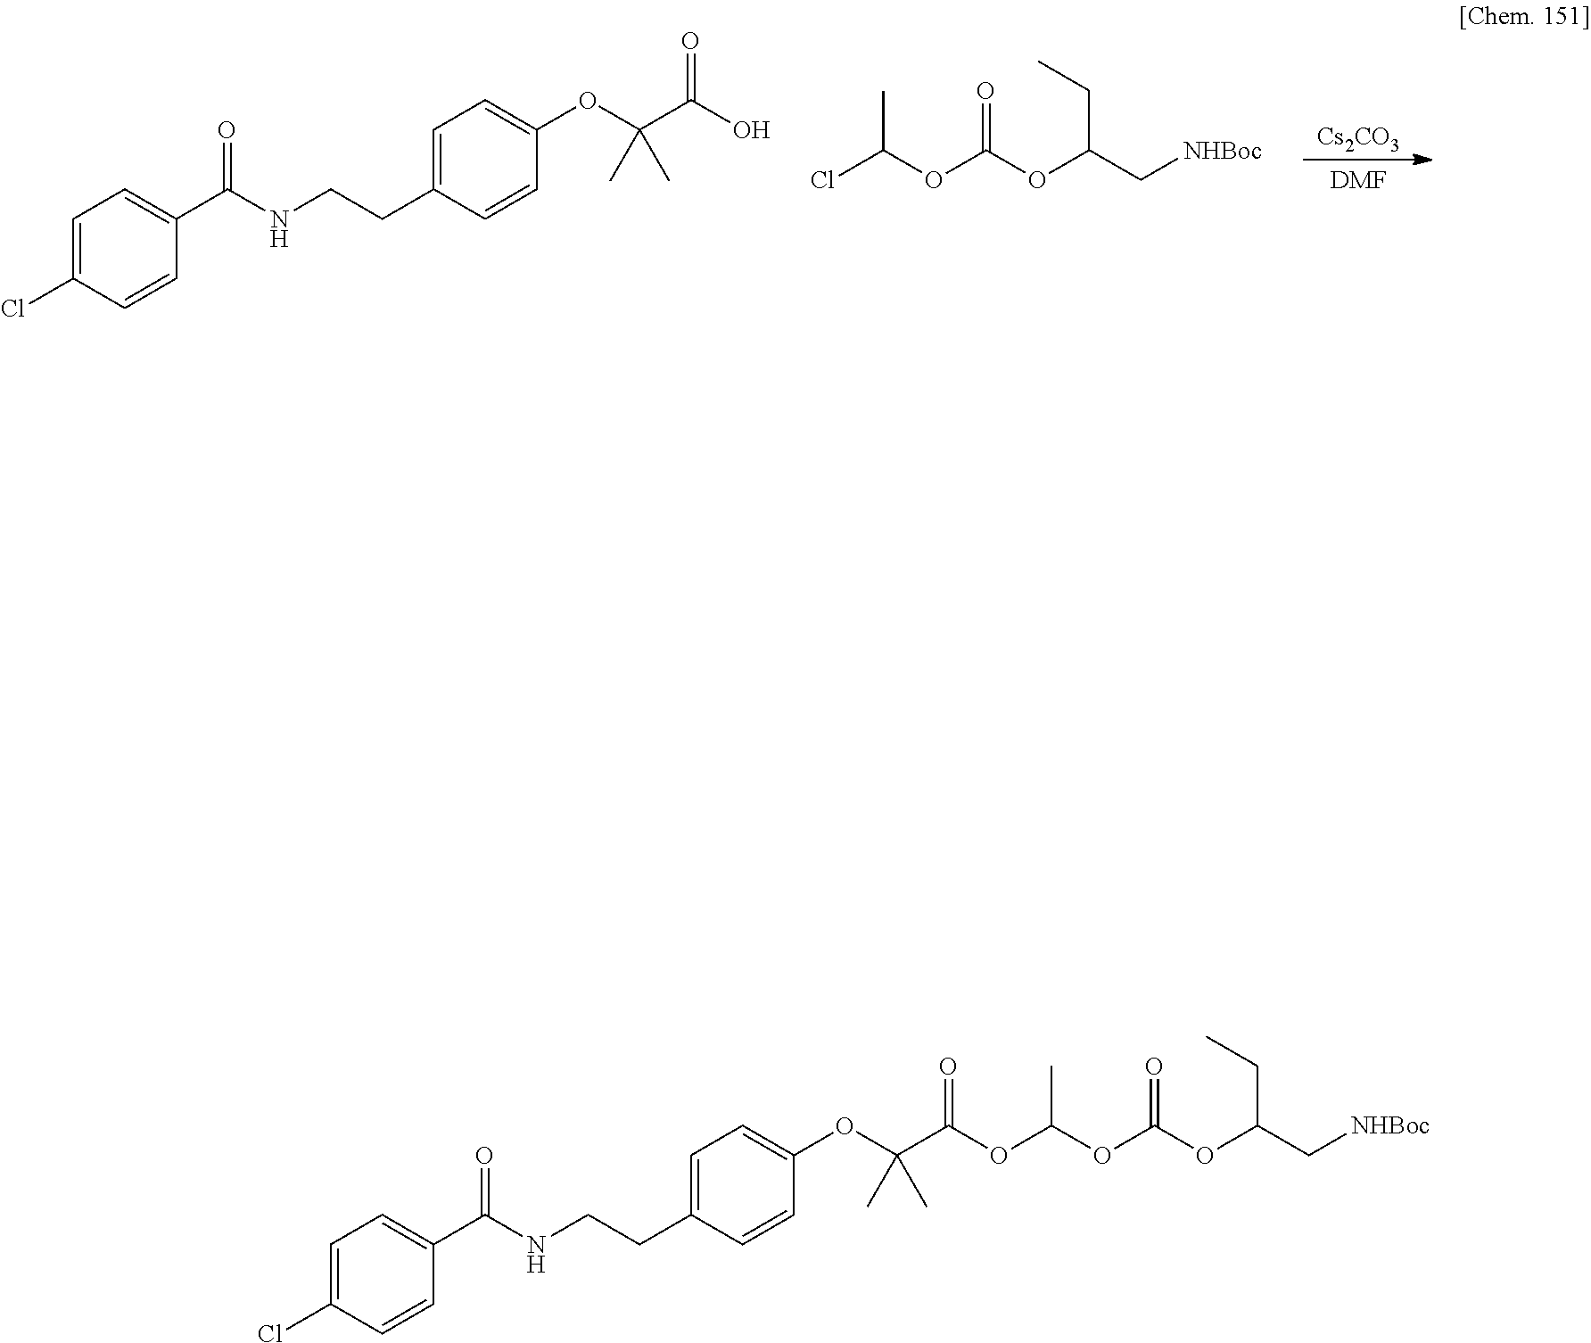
[Cs2CO3].[DMF].ClC(OC(=O)OC(CC)C[NHBoc])C.C1=C(CCNC(C2=CC=C(Cl)C=C2)=O)C=CC(OC(C)(C)C(=O)O)=C1.O(C(OC(CC)C[NHBoc])=O)C(OC(C(OC1=CC=C(CCNC(C2=CC=C(Cl)C=C2)=O)C=C1)(C)C)=O)C
